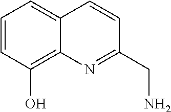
C1=CC(O)=C2C(=C1)C=CC(CN)=N2
